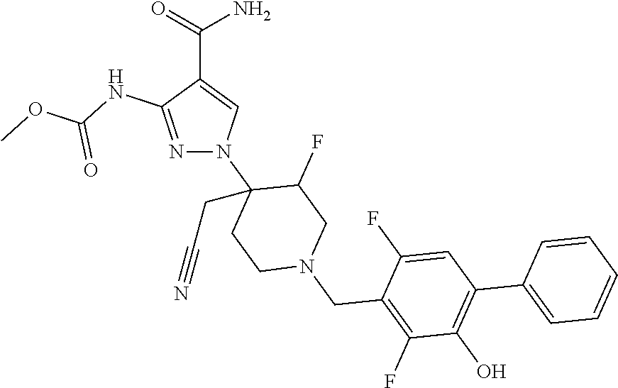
C(C1=CN(C2(CC#N)CCN(CC3=C(F)C(O)=C(C4=CC=CC=C4)C=C3F)CC2F)N=C1NC(OC)=O)(=O)N
